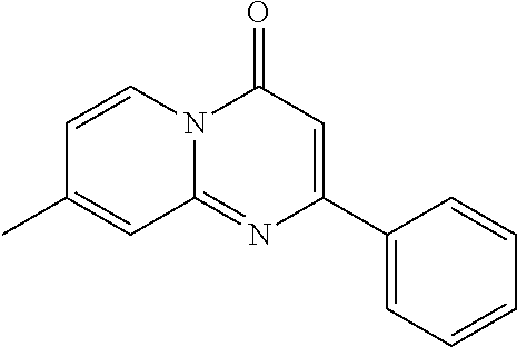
C1=CN2C(=NC(C3=CC=CC=C3)=CC2=O)C=C1C
